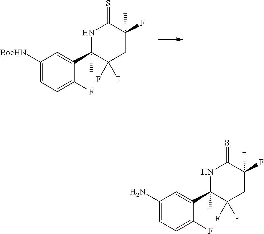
C1([BocHN])=CC=C(F)C(C2(C)C(F)(F)CC(C)(F)C(=S)N2)=C1.C1(N)=CC=C(F)C(C2(C)C(F)(F)CC(C)(F)C(=S)N2)=C1
